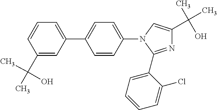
N1=C(C2=CC=CC=C2Cl)N(C2=CC=C(C3=CC=CC(C(C)(O)C)=C3)C=C2)C=C1C(C)(O)C
